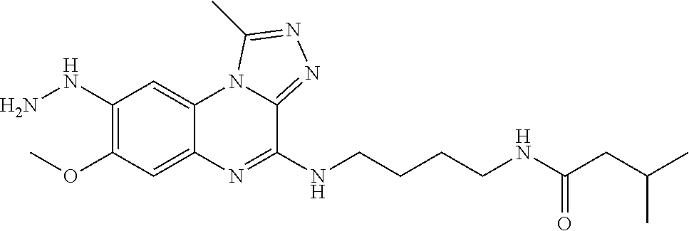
C1(NN)=C(OC)C=C2C(=C1)N1C(=NN=C1C)C(NCCCCNC(CC(C)C)=O)=N2
